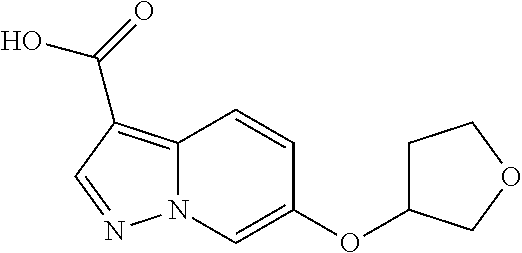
C12=C(C(=O)O)C=NN1C=C(OC1CCOC1)C=C2
